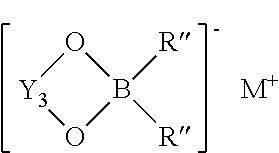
O1B([R])([R])O[Y3]1.[M+]
